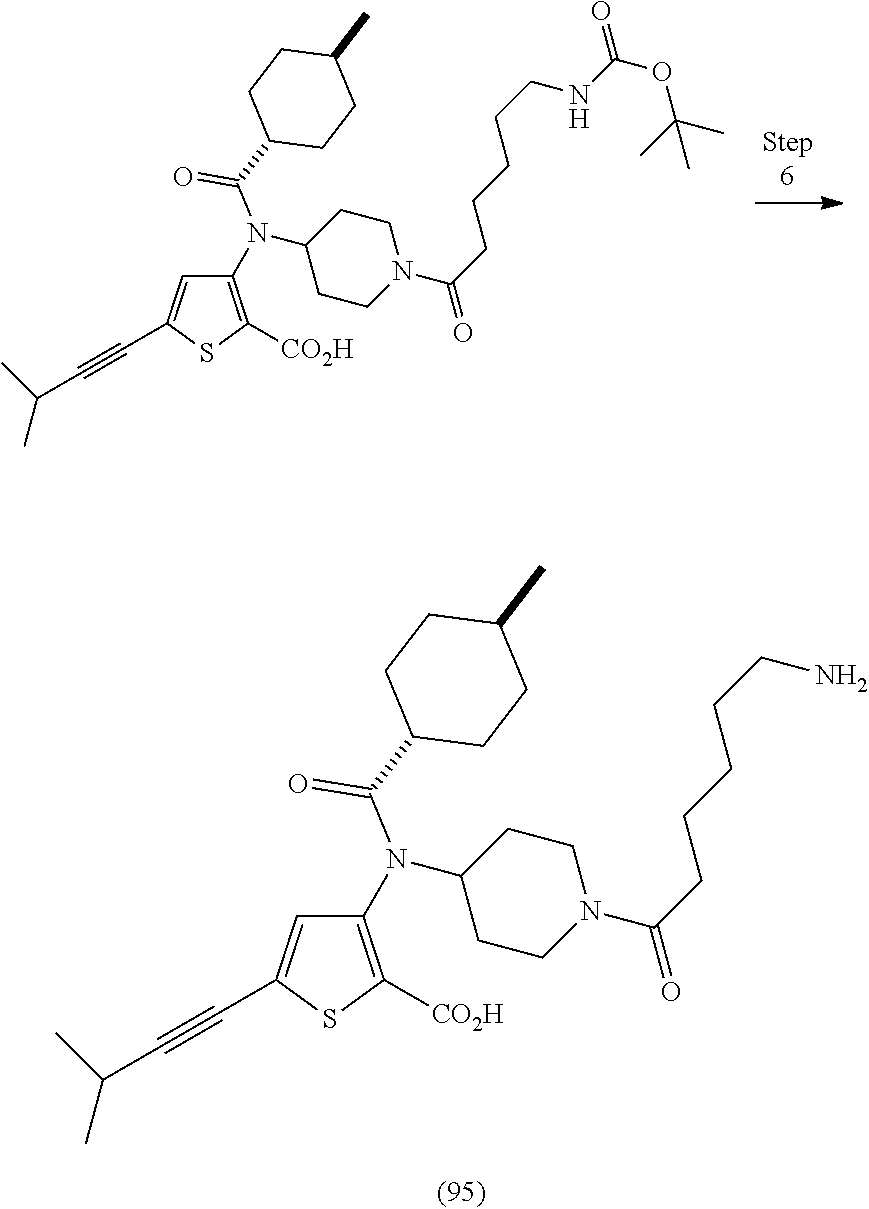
S1C([CO2H])=C(N(C2CCN(C(CCCCCNC(OC(C)(C)C)=O)=O)CC2)C(C2CCC(C)CC2)=O)C=C1C#CC(C)C.S1C([CO2H])=C(N(C2CCN(C(CCCCCN)=O)CC2)C(C2CCC(C)CC2)=O)C=C1C#CC(C)C
